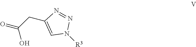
OC(CC1=CN([R3])N=N1)=O
